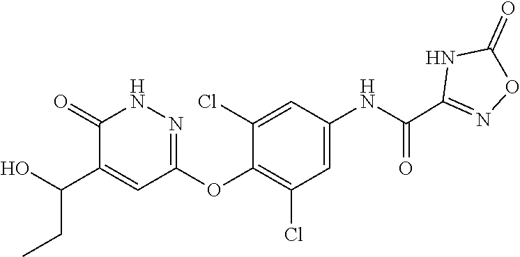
C1=C(NC(C2=NOC(=O)N2)=O)C=C(Cl)C(OC2=NNC(=O)C(C(O)CC)=C2)=C1Cl
